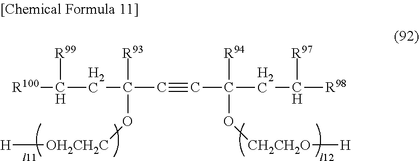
[R100]C(CC([R93])(C#CC(CC([R98])[R97])([R94])O[CH2CH2O][H])O[OH2CH2C][H])[R99]
